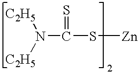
N(C(S[Zn])=S)([C2H5])[C2H5]
